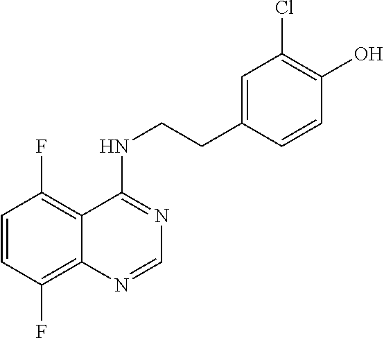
C1=CC(F)=C2C(=C1F)C(NCCC1=CC(Cl)=C(O)C=C1)=NC=N2
